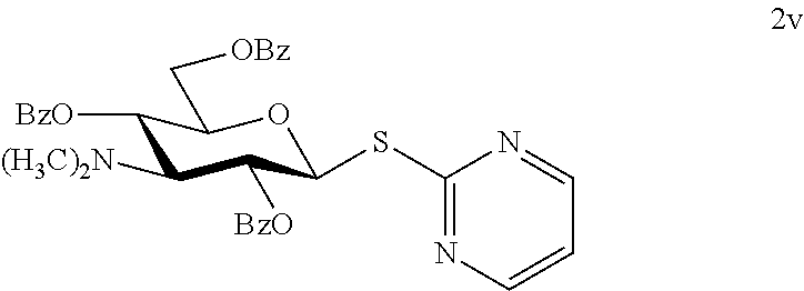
C1([(H3C)2N])C([BzO])C(SC2=NC=CC=N2)OC(C[OBz])C1[BzO]
